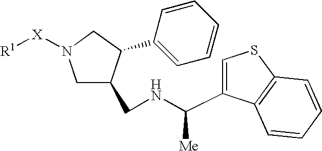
C1C(CNC([Me])C2=CSC3=C2C=CC=C3)C(C2=CC=CC=C2)CN1[X][R1]
